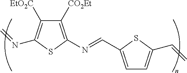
C1([EtO2C])=C(N=C)SC(N=CC2=CC=C(C=C)S2)=C1[CO2Et]
